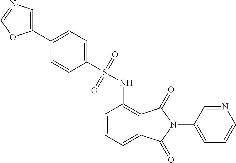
C1=CC=C2C(=C1NS(C1=CC=C(C3=CN=CO3)C=C1)(=O)=O)C(=O)N(C1=CC=CN=C1)C2=O
